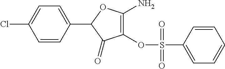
C1=CC(C2C(=O)C(OS(C3=CC=CC=C3)(=O)=O)=C(N)O2)=CC=C1Cl
